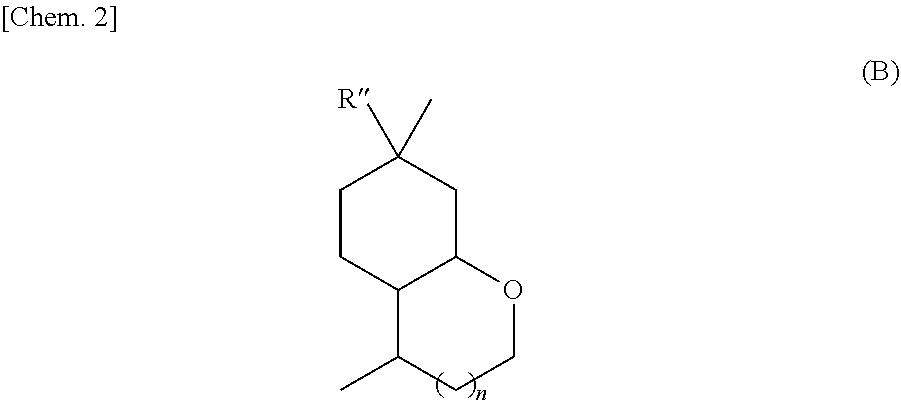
C1CC2C(CC1(C)[R])OCCC2C
